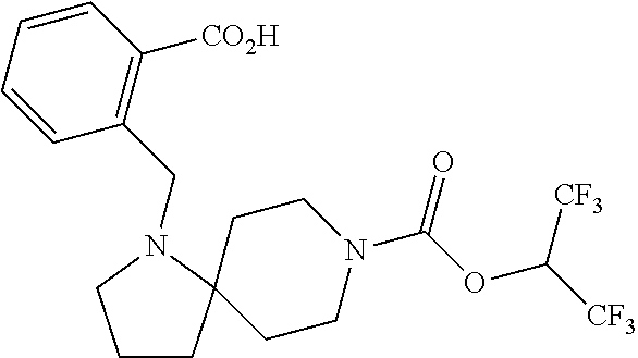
C1CC2(CCN(C(OC([CF3])[CF3])=O)CC2)N(CC2=C([CO2H])C=CC=C2)C1
